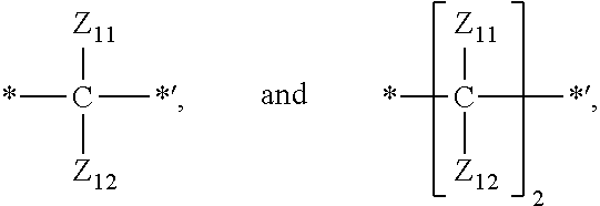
C([Z11])(*)([Z12])*.C([Z11])(*)([Z12])*
